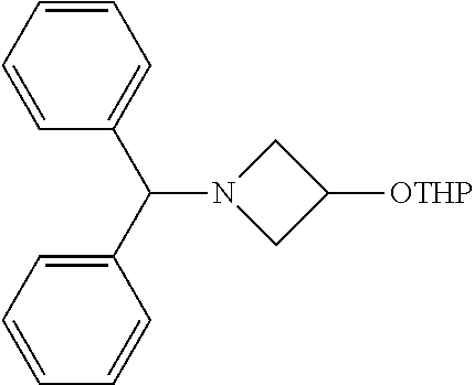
C1=CC=CC(C(N2CC([OTHP])C2)C2=CC=CC=C2)=C1
